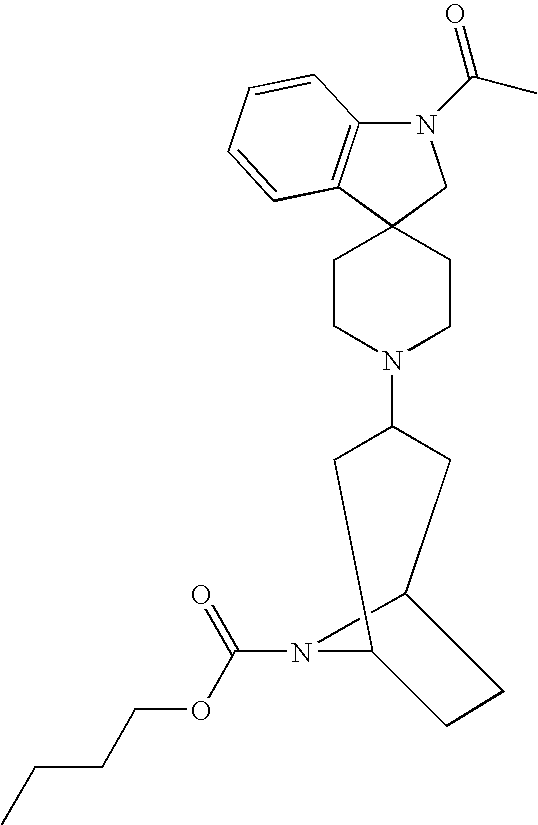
C1CN(C2CC3CCC(C2)N3C(=O)OCCCC)CCC12C1=C(N(C(C)=O)C2)C=CC=C1
